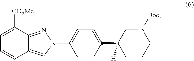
C1=C([CO2Me])C2=NN(C3=CC=C(C4([H])CCCN([Boc])C4)C=C3)C=C2C=C1
